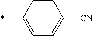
C1=CC(*)=CC=C1[CN]
